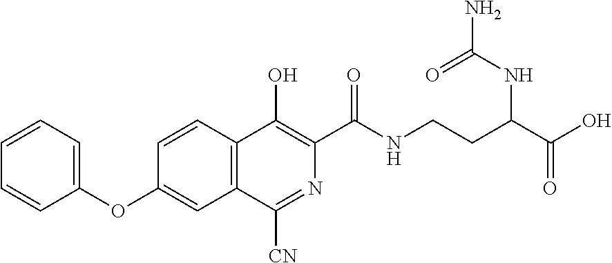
C1=CC=C(OC2=CC3=C(C=C2)C(O)=C(C(NCCC(NC(N)=O)C(O)=O)=O)N=C3[CN])C=C1
